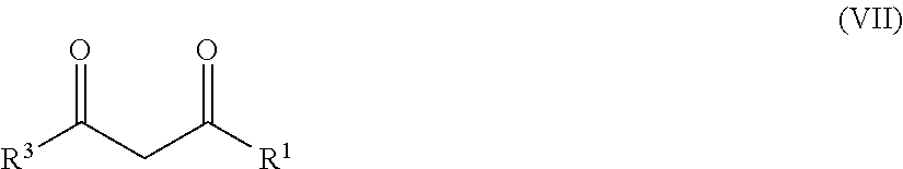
[R3]C(CC([R1])=O)=O
